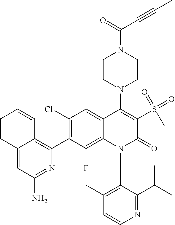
C1(Cl)=C(C2=C3C(=CC(N)=N2)C=CC=C3)C(F)=C2C(=C1)C(N1CCN(C(=O)C#CC)CC1)=C(S(=O)(=O)C)C(=O)N2C1=C(C)C=CN=C1C(C)C
